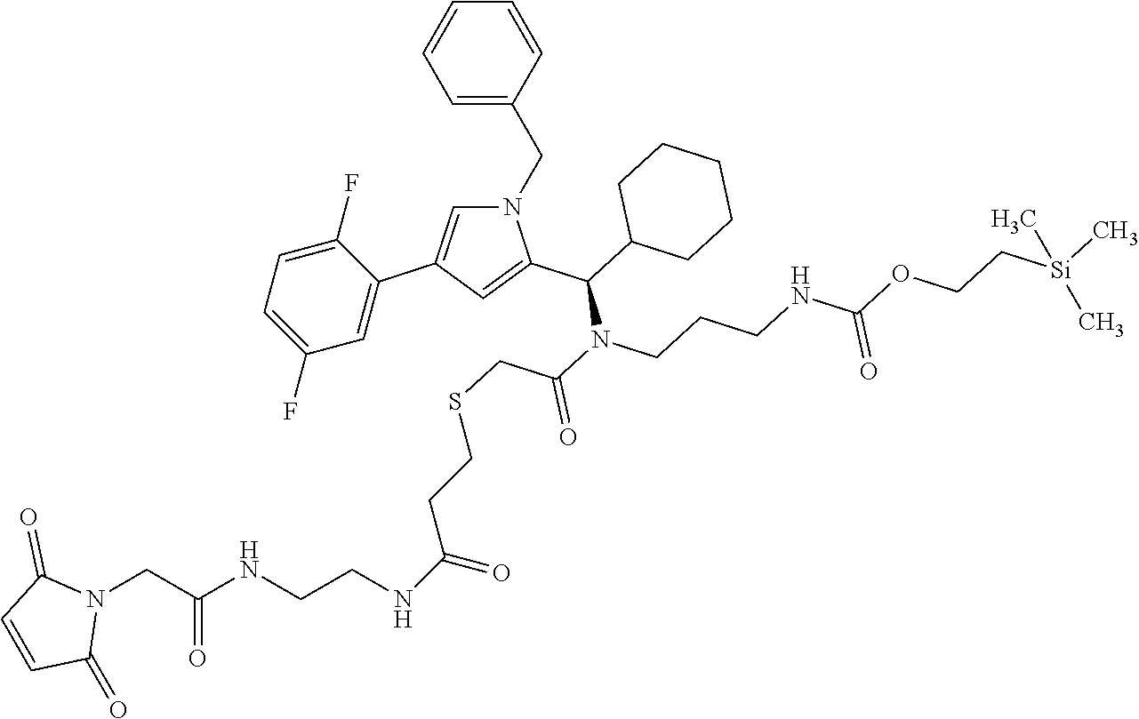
C1=CC(CN2C=C(C3=CC(F)=CC=C3F)C=C2C(C2CCCCC2)N(C(CSCCC(NCCNC(CN2C(=O)C=CC2=O)=O)=O)=O)CCCNC(OCC[Si](C)(C)C)=O)=CC=C1
